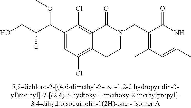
C(C(C1=CC(Cl)=C2C(=C1Cl)C(=O)N(CC1=C(C)C=C(C)NC1=O)CC2)OC)(CO)C
